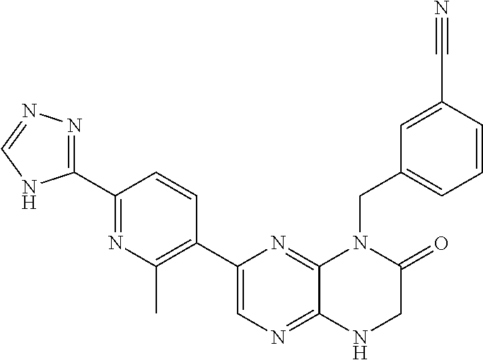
C12=NC=C(C3=C(C)N=C(C4=NN=CN4)C=C3)N=C1N(CC1=CC=CC(C#N)=C1)C(=O)CN2
